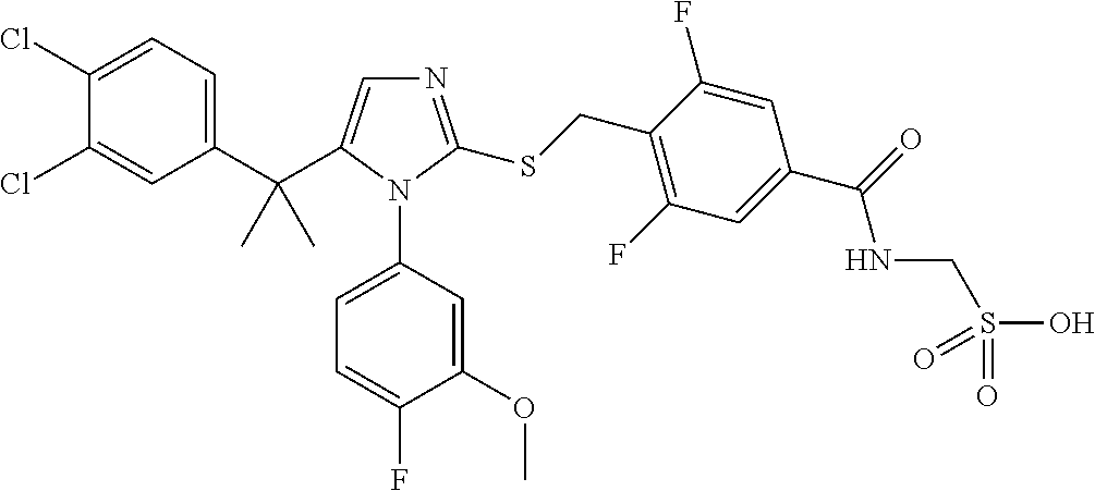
C1(C(C2=CN=C(SCC3=C(F)C=C(C(NCS(O)(=O)=O)=O)C=C3F)N2C2=CC=C(F)C(OC)=C2)(C)C)=CC=C(Cl)C(Cl)=C1
